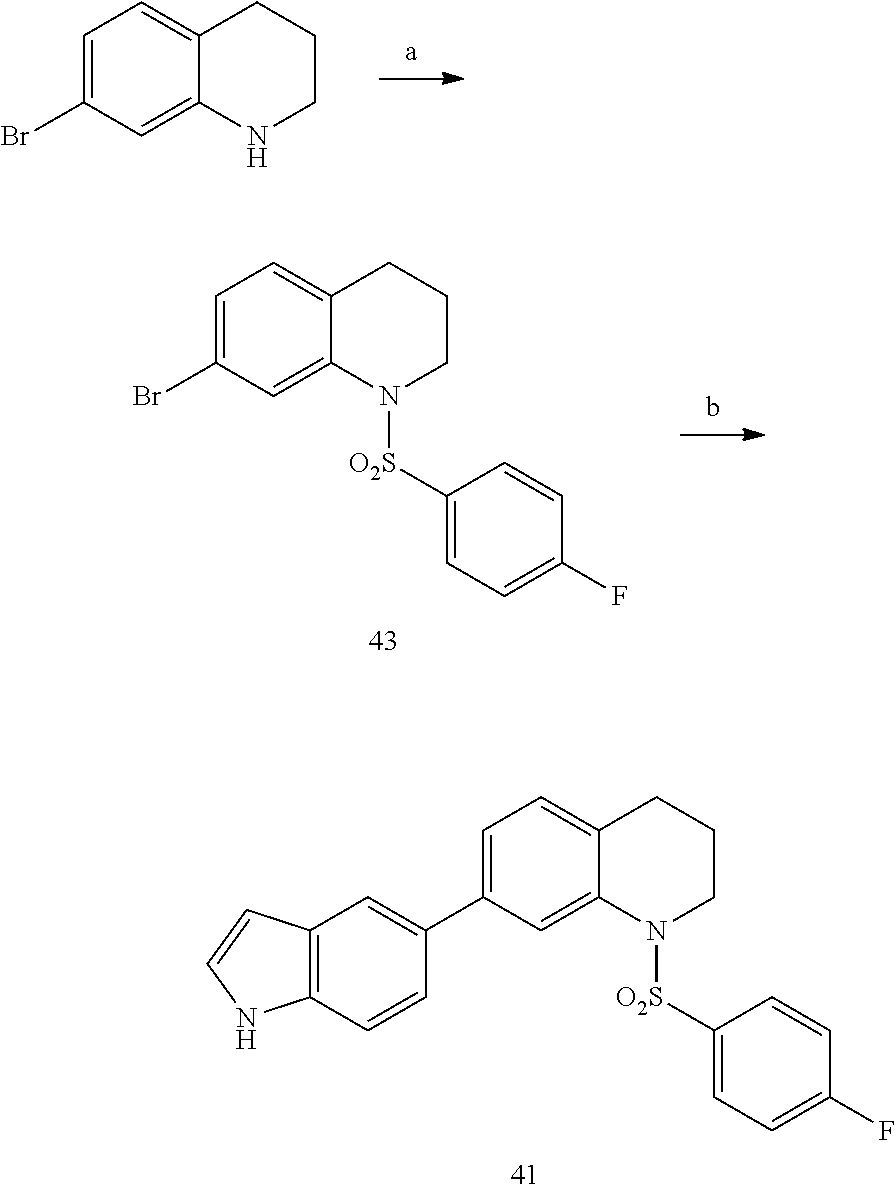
C1=C(Br)C=C2C(=C1)CCCN2.C1=C(Br)C=C2C(=C1)CCCN2[O2S]C1=CC=C(F)C=C1.C1=C(C2=CC3=C(C=C2)NC=C3)C=C2C(=C1)CCCN2[O2S]C1=CC=C(F)C=C1
